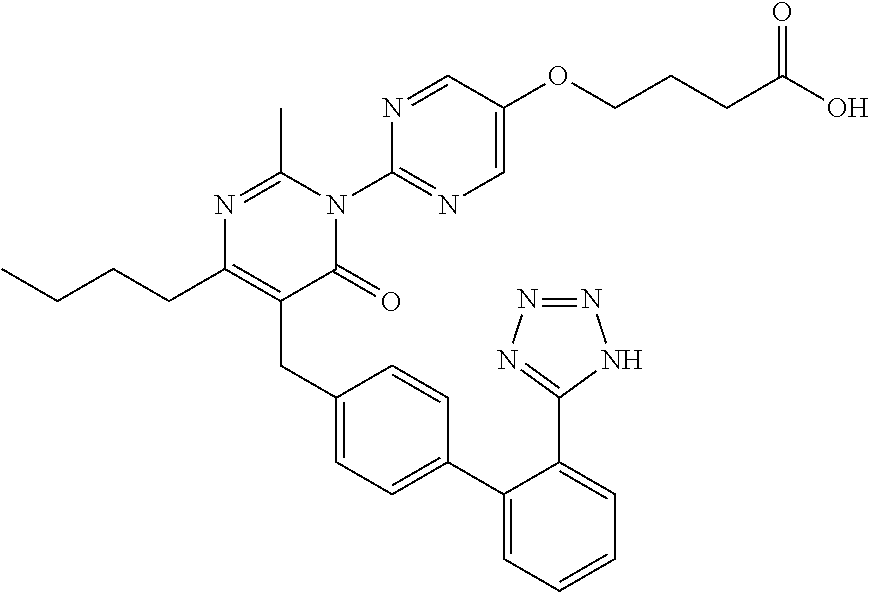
N1=C(C)N(C2=NC=C(OCCCC(O)=O)C=N2)C(=O)C(CC2=CC=C(C3=CC=CC=C3C3=NN=NN3)C=C2)=C1CCCC
